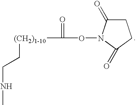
C1C(=O)N(OC(=O)[(CH2)1-10]CCNC)C(=O)C1
